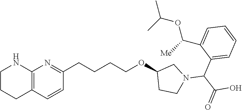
C12=C(C=CC(CCCCOC3CCN(C(C(=O)O)C4=CC=CC=C4C([Me])OC(C)C)C3)=N1)CCCN2
